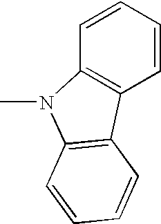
C1=CC=CC2=C1N(C)C1=C2C=CC=C1
